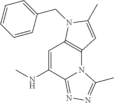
C1=C(NC)C2=NN=C(C)N2C2=C1N(CC1=CC=CC=C1)C(C)=C2
